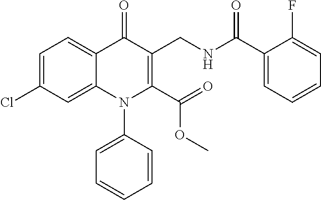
C1=C(Cl)C=C2C(=C1)C(=O)C(CNC(=O)C1=CC=CC=C1F)=C(C(=O)OC)N2C1=CC=CC=C1
